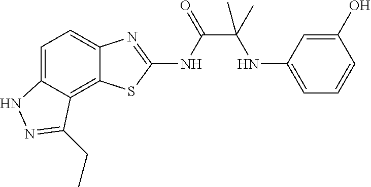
C1(O)=CC(NC(C(NC2=NC3=CC=C4C(=C3S2)C(CC)=NN4)=O)(C)C)=CC=C1
